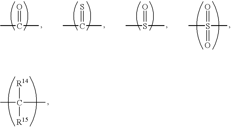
CS(C)(=O)=O.CS(C)=O.CC(C)=S.CC(C)=O.CC(C)([R14])[R15]
